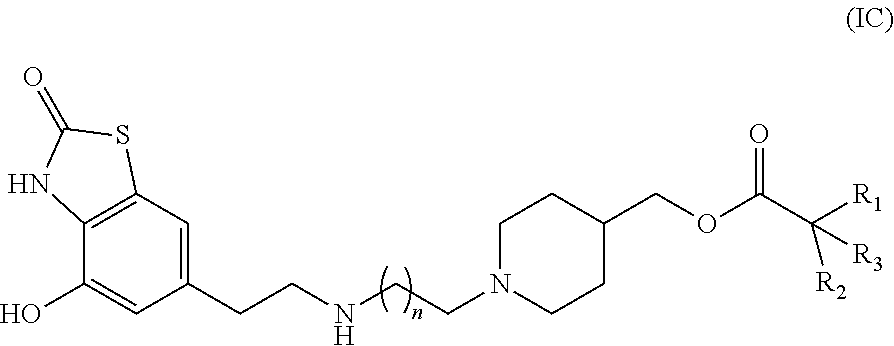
C12=C(C(O)=CC(CCNCCN3CCC(COC(C([R3])([R1])[R2])=O)CC3)=C1)NC(=O)S2
